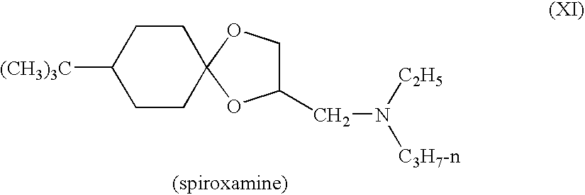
[(CH3)3C]C1CCC2(CC1)OC(CN([C2H5])[C3H7-n])CO2
